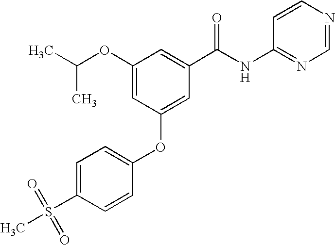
CC(OC1=CC(OC2=CC=C(S(C)(=O)=O)C=C2)=CC(C(NC2=NC=NC=C2)=O)=C1)C
